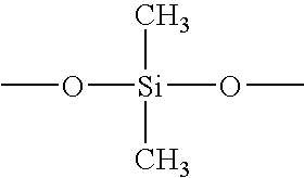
O([Si](OC)(C)C)C
